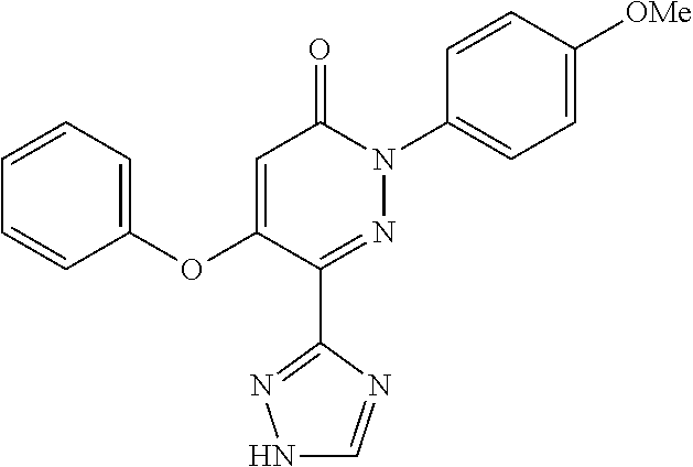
C1(C2=NN(C3=CC=C([OMe])C=C3)C(=O)C=C2OC2=CC=CC=C2)=NNC=N1
